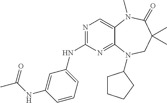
N1=C(NC2=CC=CC(NC(C)=O)=C2)N=C2C(=C1)N(C)C(=O)C(C)(C)CN2C1CCCC1
